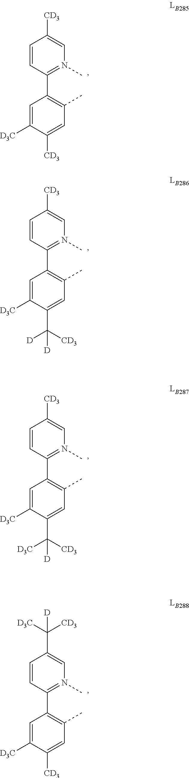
C1=C([D3C])C([CD3])=CC(C)=C1C1=N(C)C=C([CD3])C=C1.C1=C([D3C])C(C([CD3])([D])[D])=CC(C)=C1C1=N(C)C=C([CD3])C=C1.C1=C([D3C])C(C([CD3])([D3C])[D])=CC(C)=C1C1=N(C)C=C([CD3])C=C1.C1=C([D3C])C([CD3])=CC(C)=C1C1=N(C)C=C(C([CD3])([D3C])[D])C=C1
